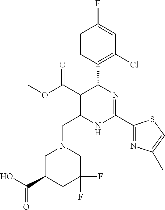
C1=CC(C2C(C(=O)OC)=C(CN3CC(C(O)=O)CC(F)(F)C3)NC(C3=NC(C)=CS3)=N2)=C(Cl)C=C1F
